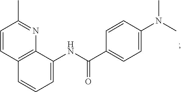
C12=C(C(NC(C3=CC=C(N(C)C)C=C3)=O)=CC=C1)N=C(C)C=C2
